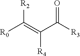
[R2]C(=C(C([R3])=O)[R4])[R0]
